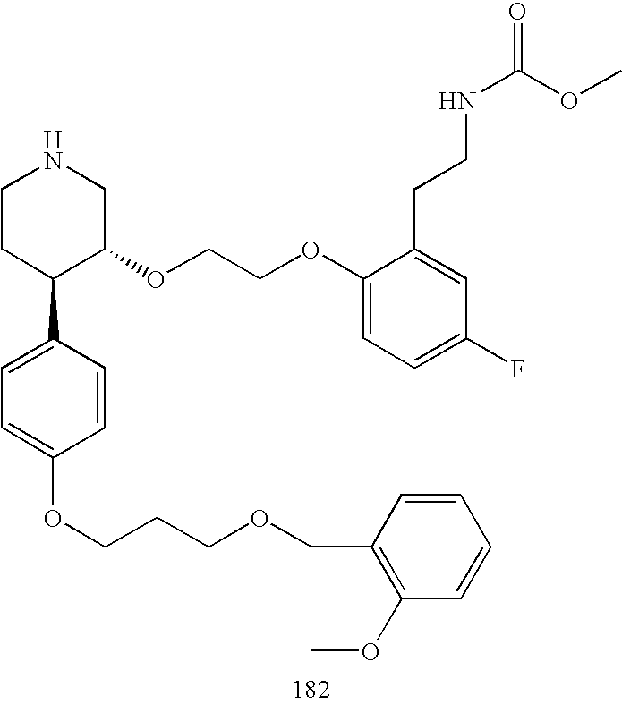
C1CC(C2=CC=C(OCCCOCC3=C(OC)C=CC=C3)C=C2)C(OCCOC2=CC=C(F)C=C2CCNC(=O)OC)CN1
